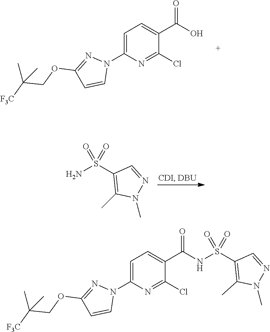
C1=C(N2N=C(OCC([F3C])(C)C)C=C2)N=C(Cl)C(C(O)=O)=C1.NS(C1=C(C)N(C)N=C1)(=O)=O.C1=C(N2N=C(OCC([F3C])(C)C)C=C2)N=C(Cl)C(C(NS(C2=C(C)N(C)N=C2)(=O)=O)=O)=C1
